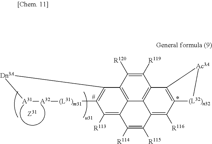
C1([R119])=C([R120])C2=C3C4=C1C1=C(C([R116])=C4C([R115])=C([R114])C3=C([R113])C3=C2[Dn3A][A31]:[A32][(L31)m31]3)[(L32)n32][Ac3A]1
